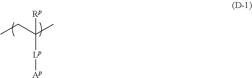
C([Lp][Ap])(CC)(C)[Rp]
